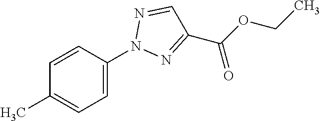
C1(C)=CC=C(N2N=C(C(OCC)=O)C=N2)C=C1
